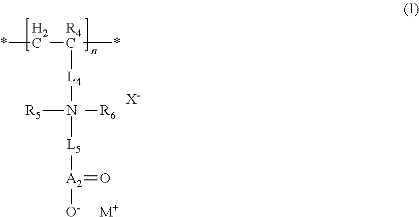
[L4]([N+]([L5][A2]([O-])=O)([R6])[R5])[R4C](*)C*.[X-].[M+]
